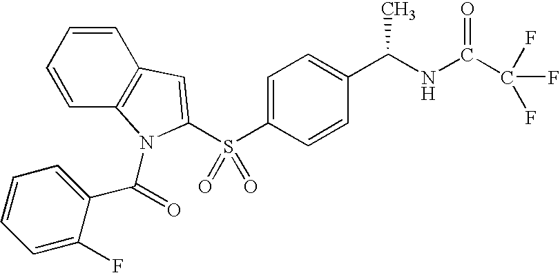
C1=CC2=C(C=C1)C=C(S(C1=CC=C(C(NC(C(F)(F)F)=O)C)C=C1)(=O)=O)N2C(=O)C1=CC=CC=C1F
